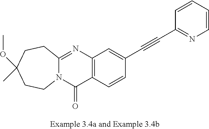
C12=NC3=C(C(=O)N1CCC(OC)(C)CC2)C=CC(C#CC1=NC=CC=C1)=C3
